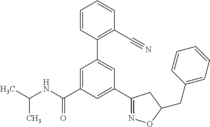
CC(NC(C1=CC(C2=C(C#N)C=CC=C2)=CC(C2=NOC(CC3=CC=CC=C3)C2)=C1)=O)C
